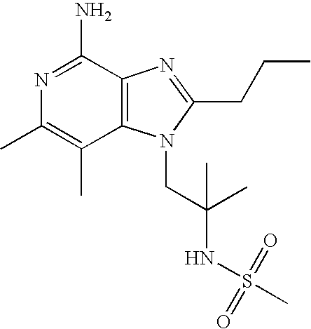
N1=C(N)C2=C(C(C)=C1C)N(CC(NS(=O)(=O)C)(C)C)C(CCC)=N2
